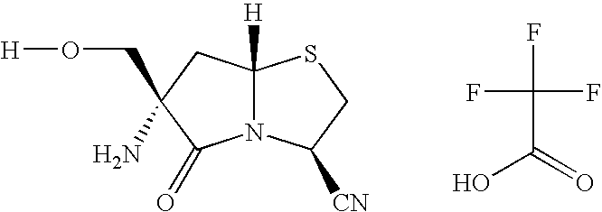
OC(=O)C(F)(F)F.C1C(N)(CO[H])C(=O)N2C1([H])SCC2[CN]
